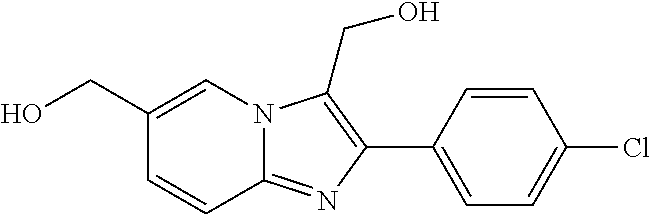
C1=CC2=NC(C3=CC=C(Cl)C=C3)=C(CO)N2C=C1CO
